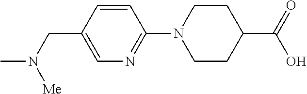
C1=CC(CN(C)[Me])=CN=C1N1CCC(C(O)=O)CC1
